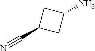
C(C1CC(N)C1)#N
